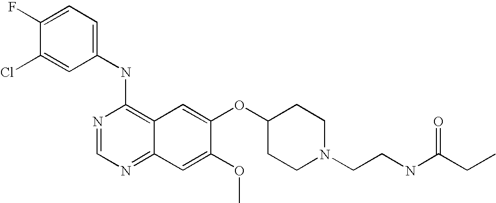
C1(NC2=C3C(=NC=N2)C=C(OC)C(OC2CCN(CCNC(CC)=O)CC2)=C3)=CC=C(F)C(Cl)=C1
